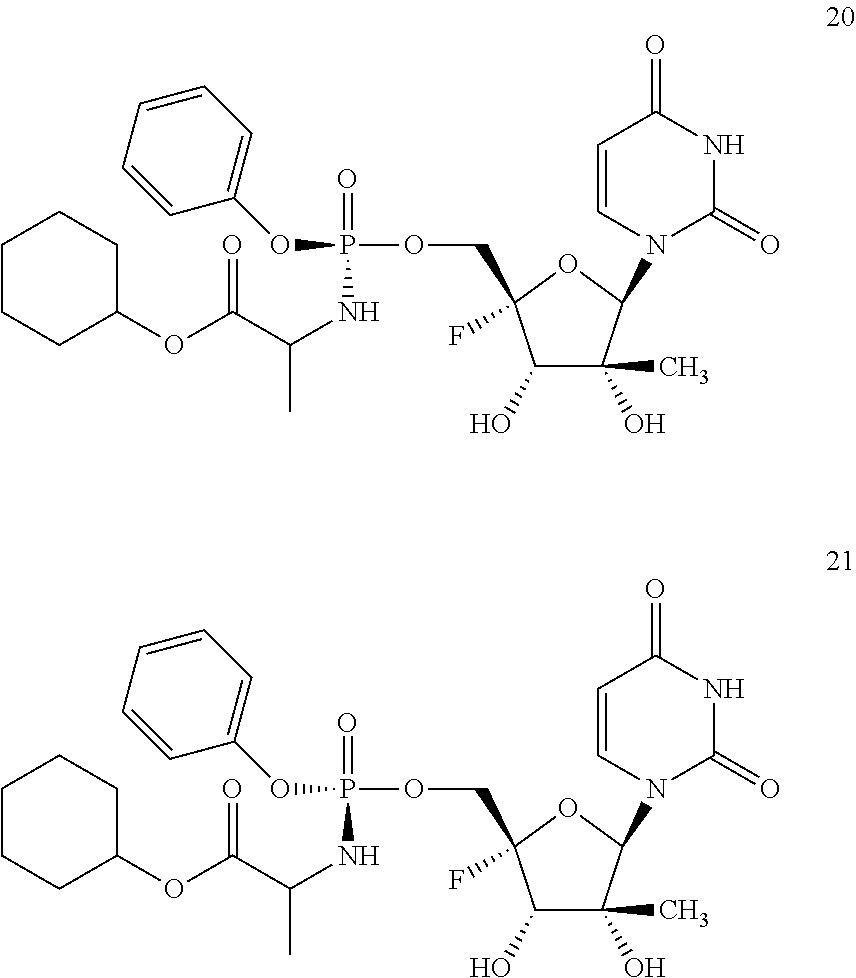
C1(O)C(O)(C)C(N2C(=O)NC(=O)C=C2)OC1(F)COP(=O)(NC(C)C(OC1CCCCC1)=O)OC1=CC=CC=C1.C1(O)C(O)(C)C(N2C(=O)NC(=O)C=C2)OC1(F)COP(=O)(NC(C)C(OC1CCCCC1)=O)OC1=CC=CC=C1
